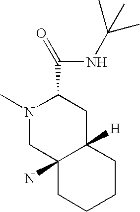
N1(C)CC2(N)C([H])(CC1C(NC(C)(C)C)=O)CCCC2
